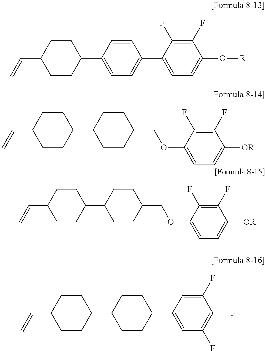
C1(C=C)CCC(C2CCC(COC3=CC=C([OR])C(F)=C3F)CC2)CC1.C1(C=C)CCC(C2=CC=C(C3=CC=C(O[R])C(F)=C3F)C=C2)CC1.C1(C=CC)CCC(C2CCC(COC3=CC=C([OR])C(F)=C3F)CC2)CC1.C1(C=C)CCC(C2CCC(C3=CC(F)=C(F)C(F)=C3)CC2)CC1
